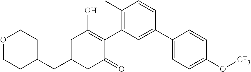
C1(CC2CC(=O)C(C3=C(C)C=CC(C4=CC=C(O[CF3])C=C4)=C3)=C(O)C2)CCOCC1
